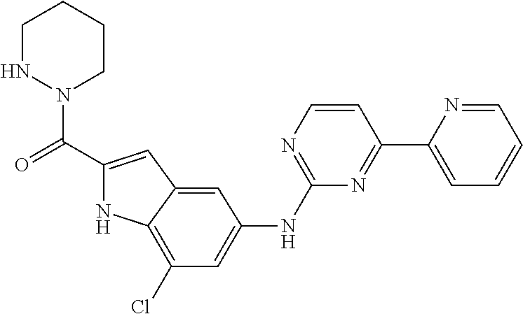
C1(C(=O)N2CCCCN2)=CC2=CC(NC3=NC=CC(C4=CC=CC=N4)=N3)=CC(Cl)=C2N1
